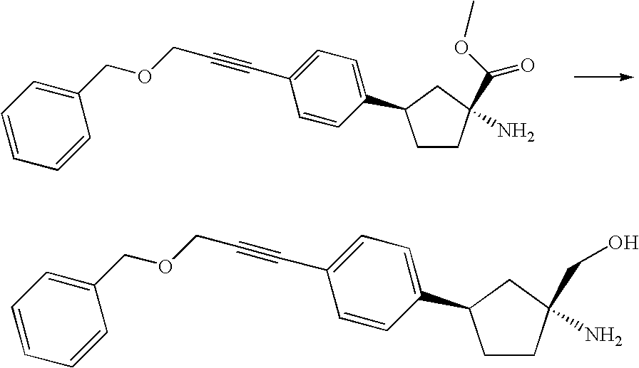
C1CC(N)(C(OC)=O)CC1C1=CC=C(C#CCOCC2=CC=CC=C2)C=C1.C1CC(N)(CO)CC1C1=CC=C(C#CCOCC2=CC=CC=C2)C=C1
